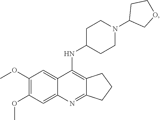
C12=C(NC3CCN(C4COCC4)CC3)C3=CC(OC)=C(OC)C=C3N=C1CCC2
